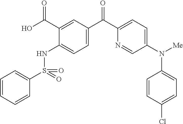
N1=CC(N([Me])C2=CC=C(Cl)C=C2)=CC=C1C(=O)C1=CC=C(NS(=O)(=O)C2=CC=CC=C2)C(C(O)=O)=C1
